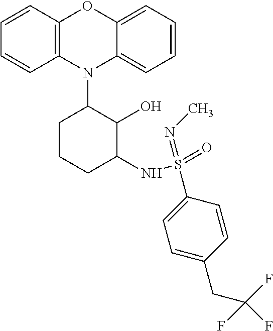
N1(C2CCCC(NS(=O)(=NC)C3=CC=C(CC(F)(F)F)C=C3)C2O)C2=C(C=CC=C2)OC2=CC=CC=C12
